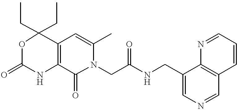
C1(=O)NC2=C(C=C(C)N(CC(=O)NCC3=CN=CC4=C3N=CC=C4)C2=O)C(CC)(CC)O1
